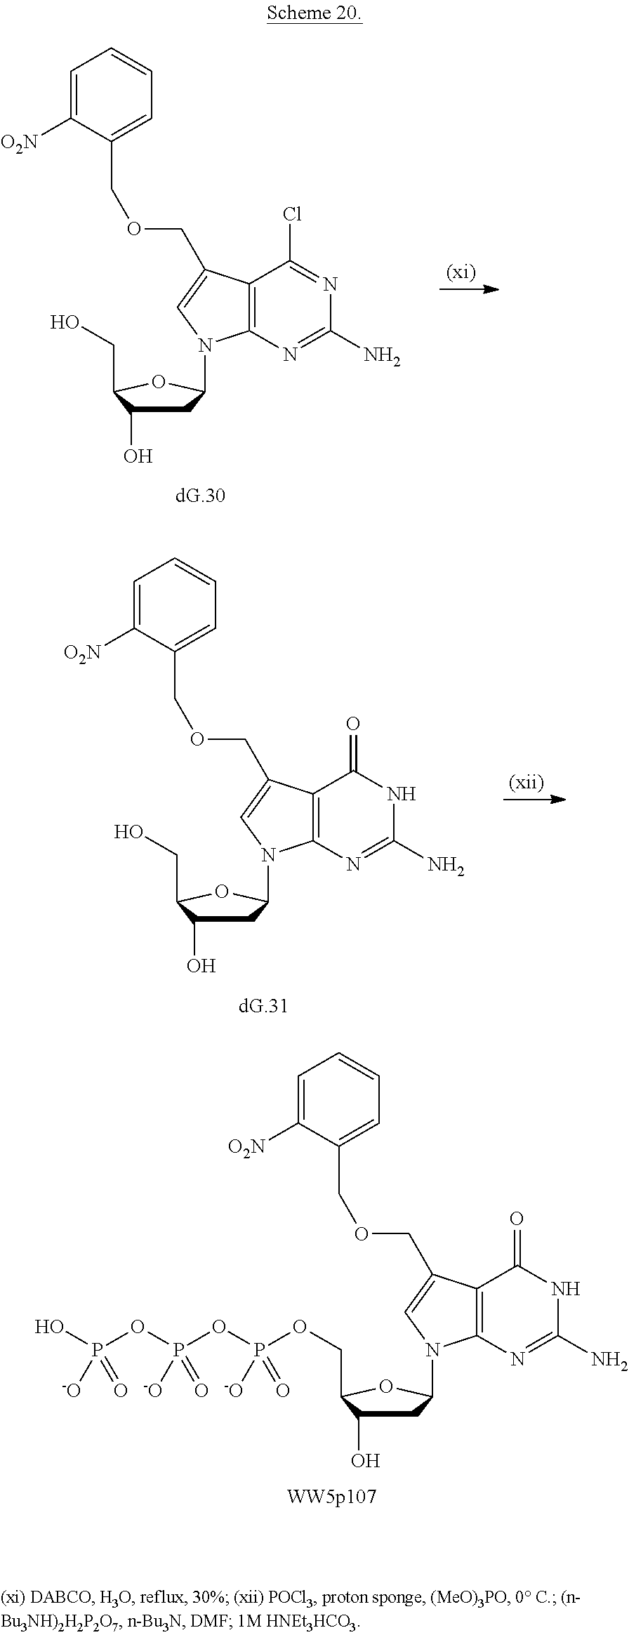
C12=C(N=C(N)N=C1Cl)N(C1CC(O)C(CO)O1)C=C2COCC1=CC=CC=C1[O2N].C12=C(N=C(N)NC1=O)N(C1CC(O)C(CO)O1)C=C2COCC1=CC=CC=C1[O2N].O(P([-O])(OP(=O)(OP(O)([-O])=O)[-O])=O)CC1C(O)CC(N2C3=C(C(=O)NC(N)=N3)C(COCC3=CC=CC=C3[O2N])=C2)O1
